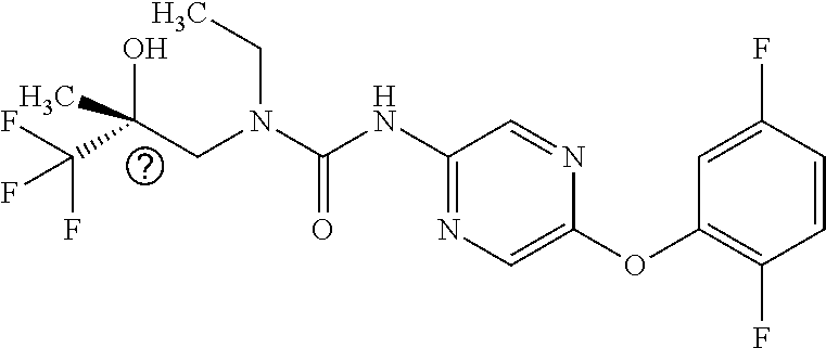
C(O)(CN(CC)C(=O)NC1=NC=C(OC2=C(F)C=CC(F)=C2)N=C1)(C(F)(F)F)C
